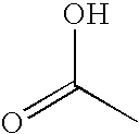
OC(C)=O
